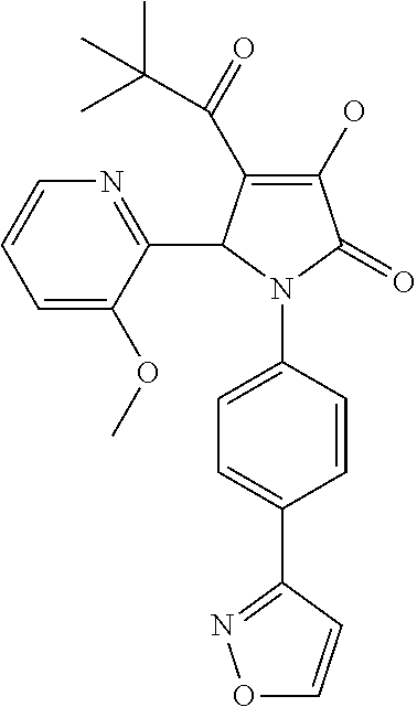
C1(O)=C(C(=O)C(C)(C)C)C(C2=NC=CC=C2OC)N(C2=CC=C(C3=NOC=C3)C=C2)C1=O
